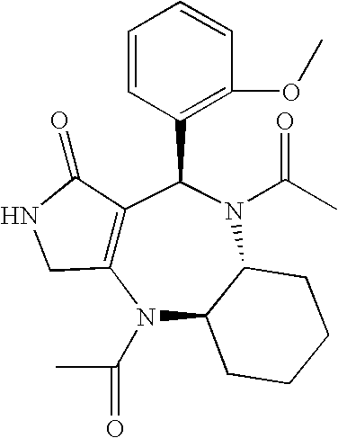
C12=C(N(C(C)=O)C3C(N(C(C)=O)C1C1=C(OC)C=CC=C1)CCCC3)CNC2=O
